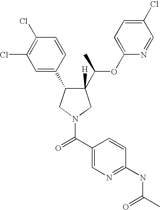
C1(C2C([H])(C(OC3=CC=C(Cl)C=N3)C)CN(C(=O)C3=CN=C(NC(C)=O)C=C3)C2)=CC(Cl)=C(Cl)C=C1
